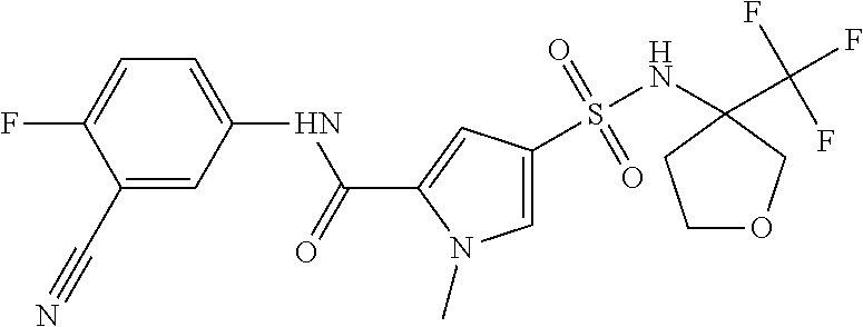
C1(C#N)=CC(NC(C2=CC(S(NC3(C(F)(F)F)CCOC3)(=O)=O)=CN2C)=O)=CC=C1F
